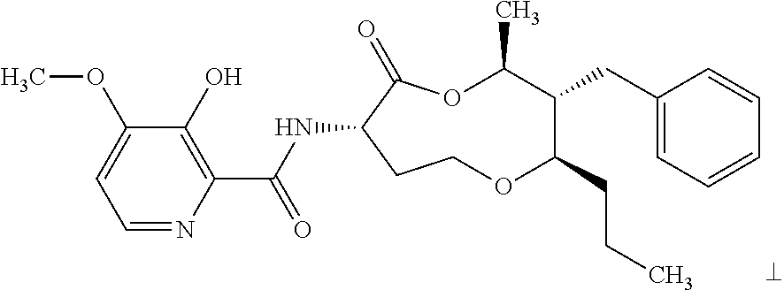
C1=NC(C(NC2C(=O)OC(C)C(CC3=CC=CC=C3)C(CCC)OCC2)=O)=C(O)C(OC)=C1
